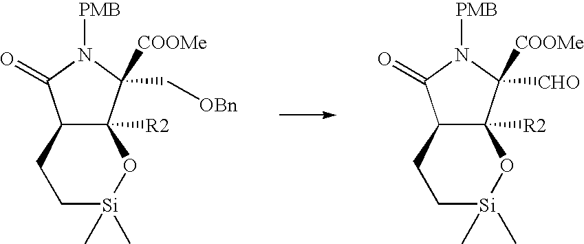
C12C([R2])(C(C[OBn])([COOMe])N([PMB])C1=O)O[Si](C)(C)CC2.C12C([R2])(C([CHO])([COOMe])N([PMB])C1=O)O[Si](C)(C)CC2
